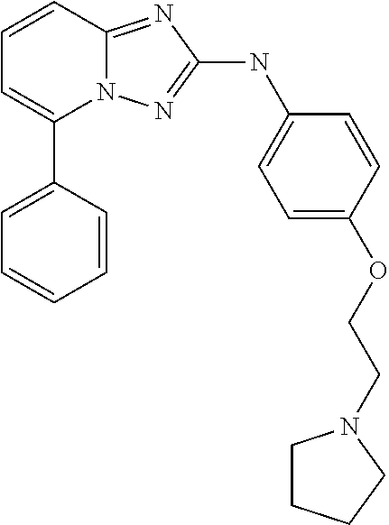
C1=CC2=NC(NC3=CC=C(OCCN4CCCC4)C=C3)=NN2C(C2=CC=CC=C2)=C1
